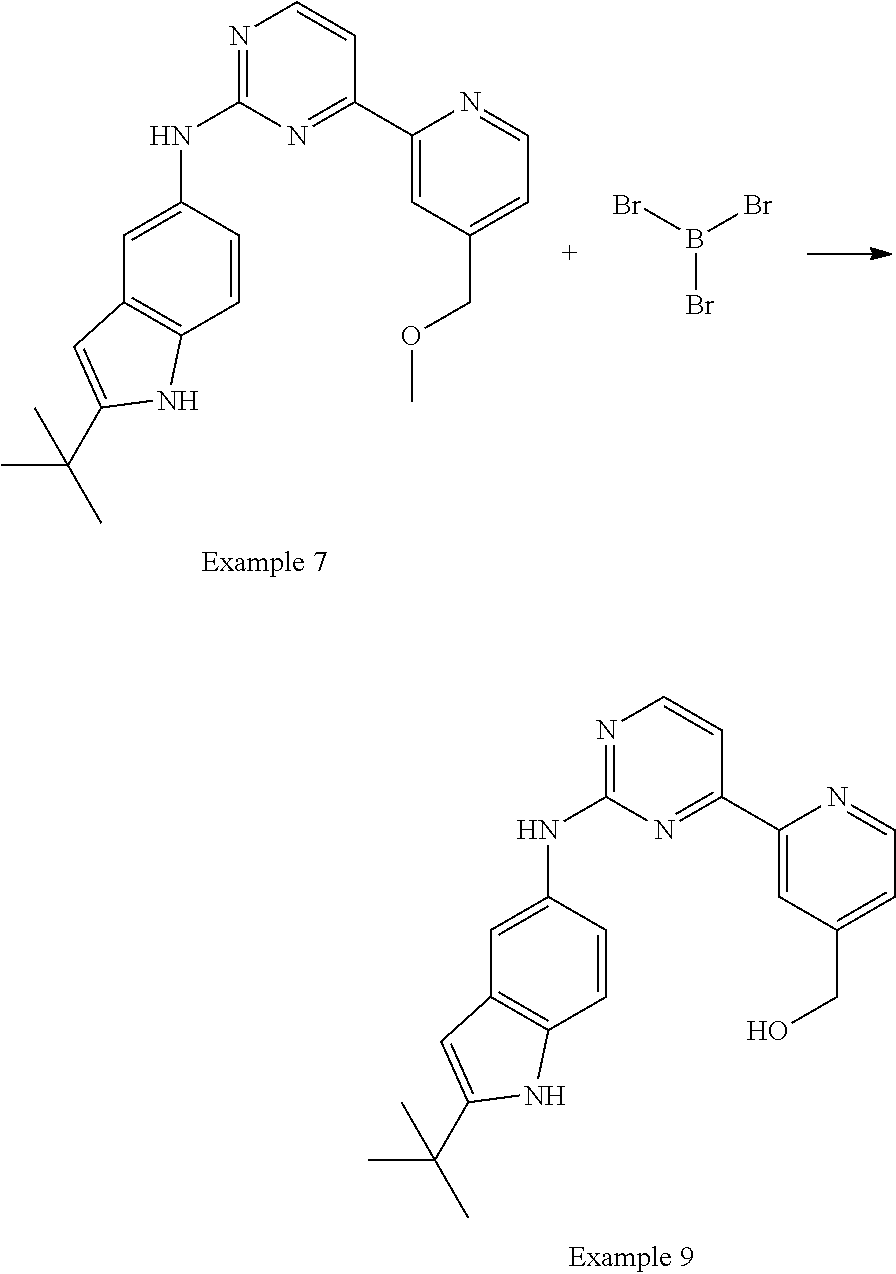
N1=C(NC2=CC3=C(C=C2)NC(C(C)(C)C)=C3)N=C(C2=CC(CO)=CC=N2)C=C1.N1=C(NC2=CC3=C(C=C2)NC(C(C)(C)C)=C3)N=C(C2=CC(COC)=CC=N2)C=C1.B(Br)(Br)Br
